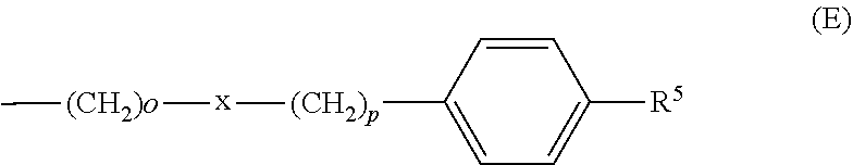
C1=CC([(CH2)p][x][(CH2)o]C)=CC=C1[R5]
